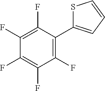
C1(F)=C(F)C(C2=CC=CS2)=C(F)C(F)=C1F
